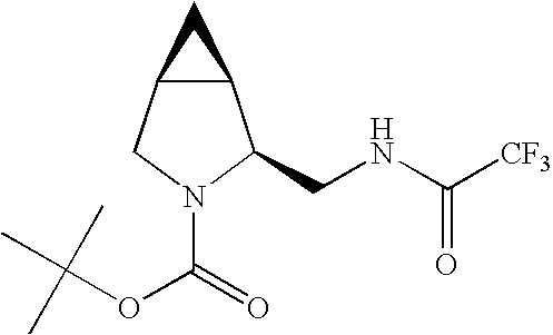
C12C(CN(C(=O)OC(C)(C)C)C1CNC([CF3])=O)C2
